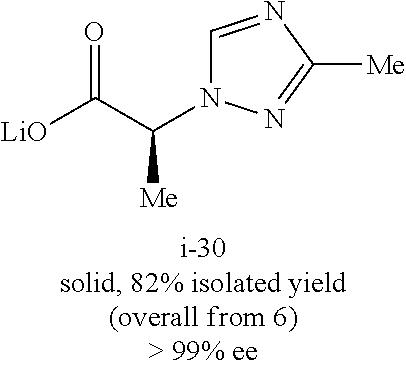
[LiO]C(C(N1C=NC([Me])=N1)[Me])=O
